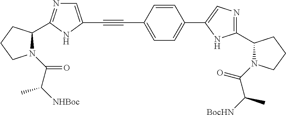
C(#CC1=CC=C(C2=CN=C(C3N(C(=O)C([BocHN])C)CCC3)N2)C=C1)C1=CN=C(C2N(C(C([NHBoc])C)=O)CCC2)N1
